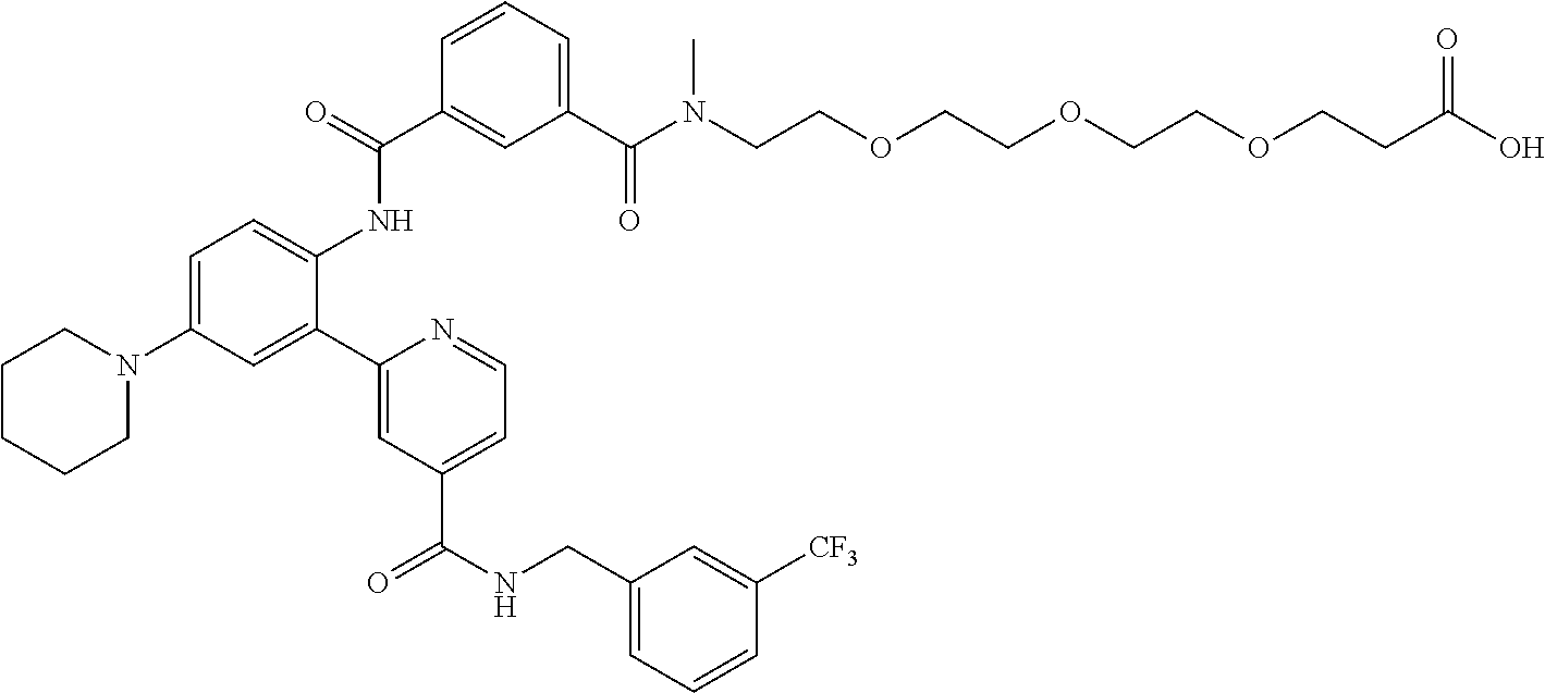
C1=CC=C(C(N(C)CCOCCOCCOCCC(O)=O)=O)C=C1C(NC1=CC=C(N2CCCCC2)C=C1C1=CC(C(NCC2=CC=CC([CF3])=C2)=O)=CC=N1)=O
